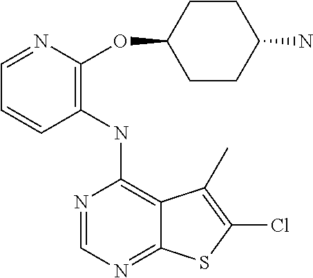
C1(NC2=C3C(=NC=N2)SC(Cl)=C3C)=C(OC2CCC(N)CC2)N=CC=C1
